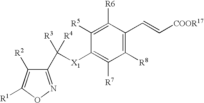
C1(C([X1]C2=C([R7])C([R8])=C(C=C[COOR17])C([R6])=C2[R5])([R3])[R4])=NOC([R1])=C1[R2]
